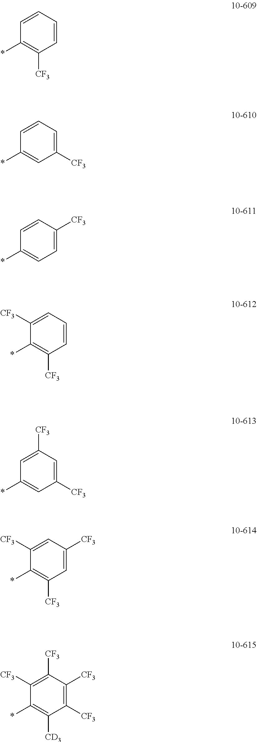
C1=CC=CC([CF3])=C1*.C1=CC=C([CF3])C=C1*.C1=CC([CF3])=CC=C1*.C1([CF3])=CC=CC([CF3])=C1*.C1=C([CF3])C=C([CF3])C=C1*.C1([CF3])=CC([CF3])=CC([CF3])=C1*.C1([CF3])=C([CF3])C([CF3])=C([CF3])C([CD3])=C1*
